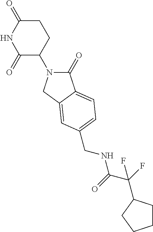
C1(=O)N(C2CCC(=O)NC2=O)CC2=CC(CNC(C(F)(F)C3CCCC3)=O)=CC=C12
